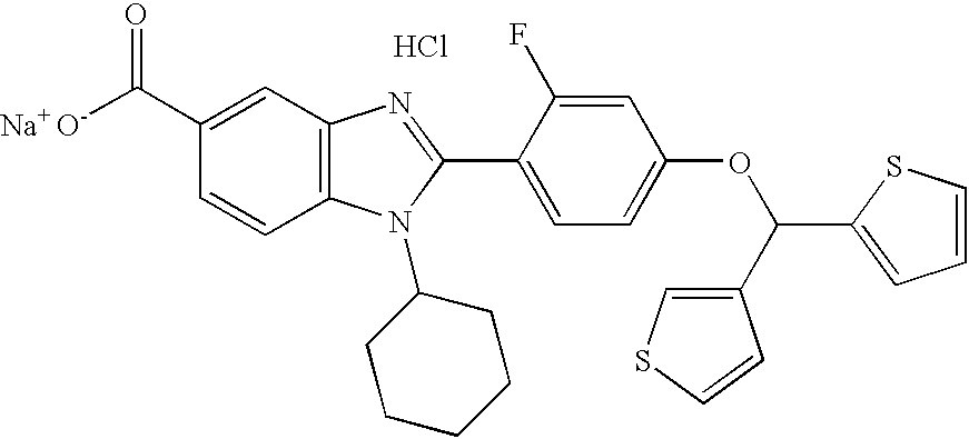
[Na+ O-]C(C1=CC2=C(C=C1)N(C1CCCCC1)C(C1=CC=C(OC(C3=CC=CS3)C3=CSC=C3)C=C1F)=N2)=O.Cl
